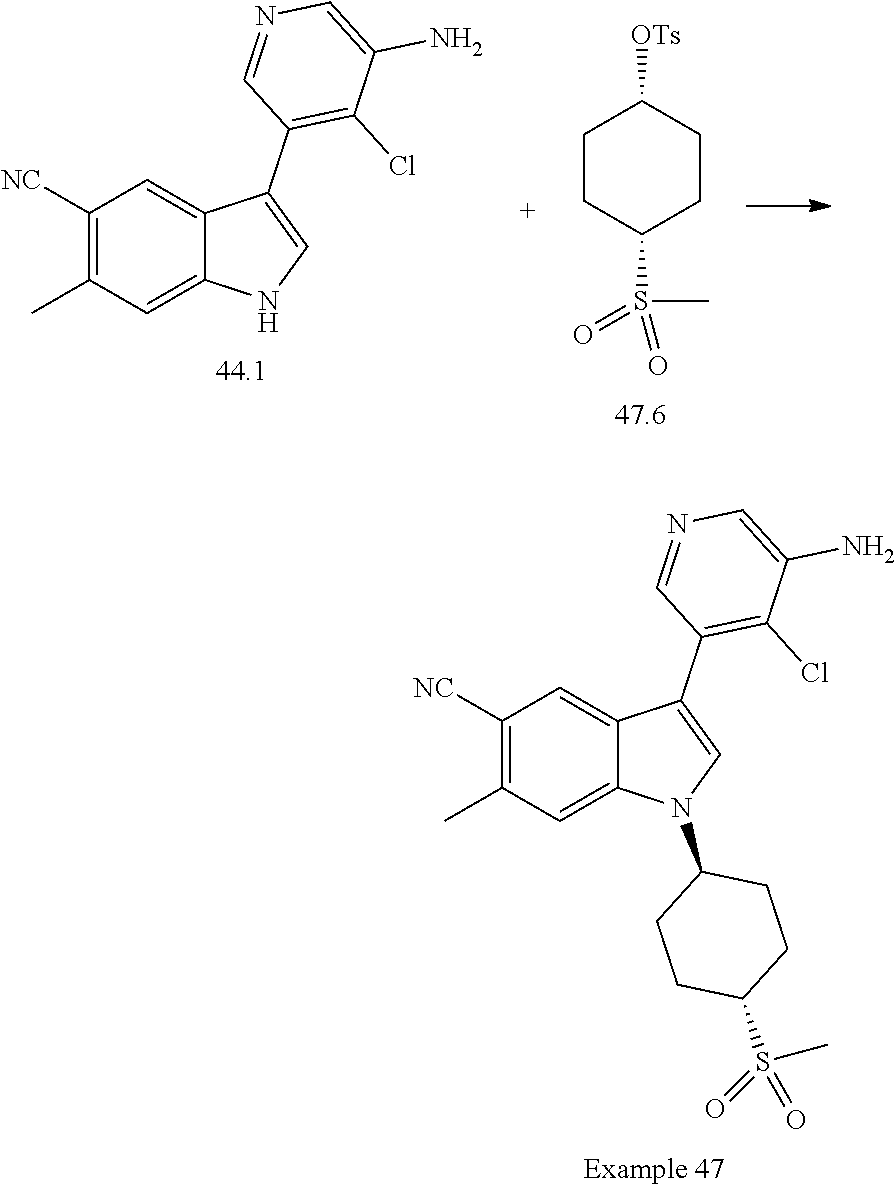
C1([NC])=C(C)C=C2C(=C1)C(C1=C(Cl)C(N)=CN=C1)=CN2C1CCC(S(C)(=O)=O)CC1.C1CC(S(C)(=O)=O)CCC1[OTs].C1([NC])=C(C)C=C2C(=C1)C(C1=C(Cl)C(N)=CN=C1)=CN2
